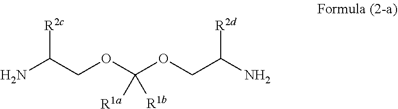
NC(COC(OCC(N)[R2d])([R1a])[R1b])[R2c]
